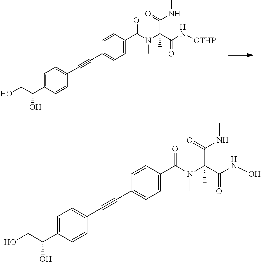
C1=C(C(CO)O)C=CC(C#CC2=CC=C(C(N(C(C(N[OTHP])=O)(C)C(=O)NC)C)=O)C=C2)=C1.C1=C(C(CO)O)C=CC(C#CC2=CC=C(C(N(C(C(NO)=O)(C)C(=O)NC)C)=O)C=C2)=C1
